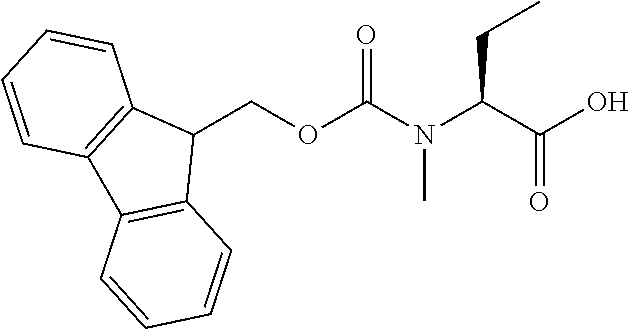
C1(COC(N(C(C(O)=O)CC)C)=O)C2=C(C3=C1C=CC=C3)C=CC=C2
